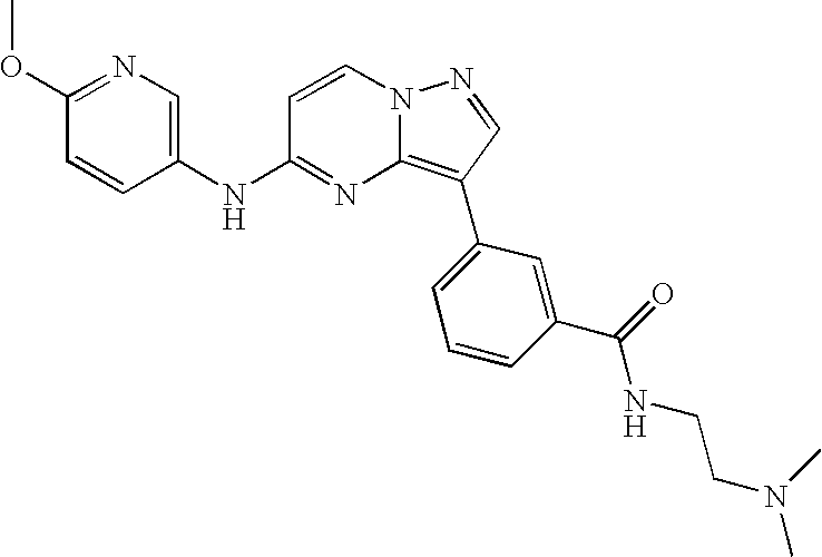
C1(NC2=NC3=C(C4=CC=CC(C(NCCN(C)C)=O)=C4)C=NN3C=C2)=CN=C(OC)C=C1
